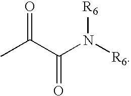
CC(C(N([R6])[R6])=O)=O
